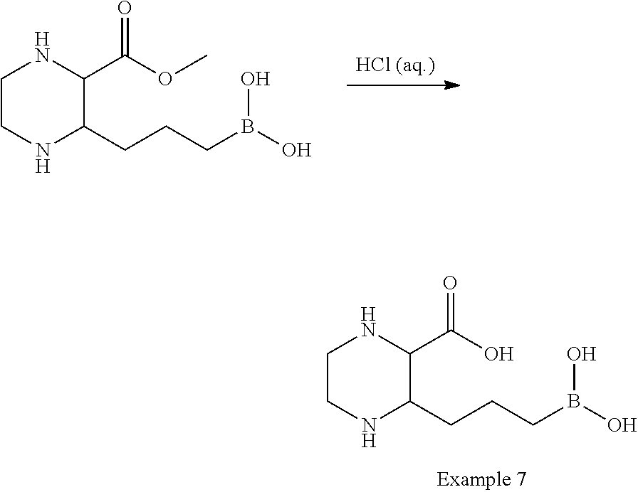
[HCl (aq.)].C1(C(OC)=O)C(CCCB(O)O)NCCN1.C1(C(O)=O)C(CCCB(O)O)NCCN1
